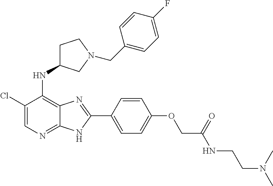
C1(Cl)=CN=C2C(=C1NC1CCN(CC3=CC=C(F)C=C3)C1)N=C(C1=CC=C(OCC(NCCN(C)C)=O)C=C1)N2
